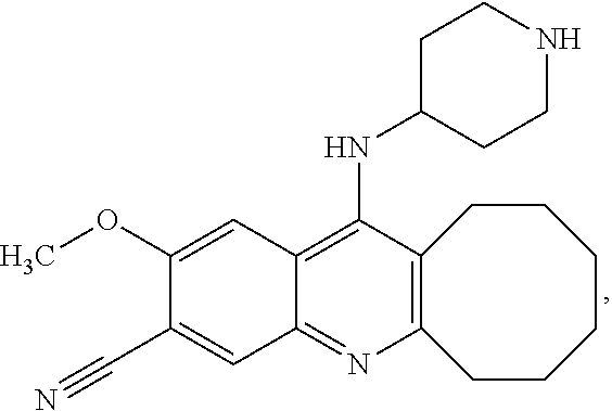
C12=C(N=C3C(=C1NC1CCNCC1)C=C(OC)C(C#N)=C3)CCCCCC2
